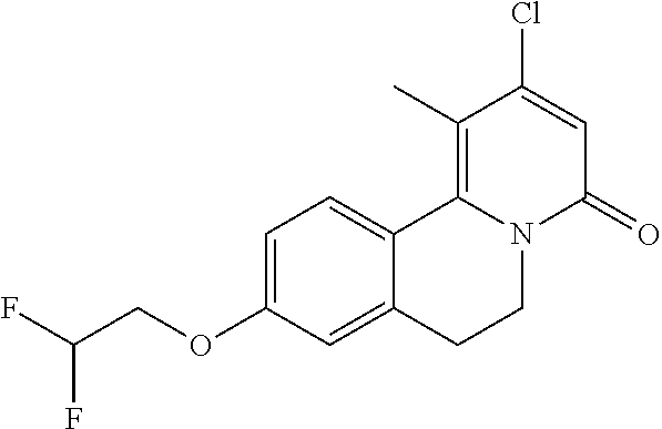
C(F)(F)COC1=CC=C2C(=C1)CCN1C2=C(C)C(Cl)=CC1=O
